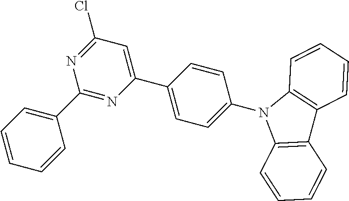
C1=CC(C2=CC(Cl)=NC(C3=CC=CC=C3)=N2)=CC=C1N1C2=C(C3=C1C=CC=C3)C=CC=C2
